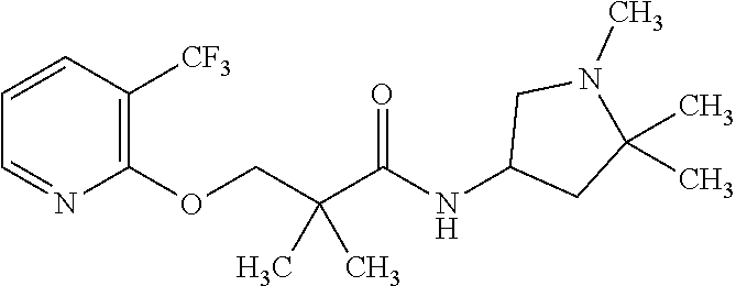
C1(NC(C(COC2=C([CF3])C=CC=N2)(C)C)=O)CC(C)(C)N(C)C1
